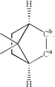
C1CC2([H])[Ca][Cb]C1([H])C2(C)C
